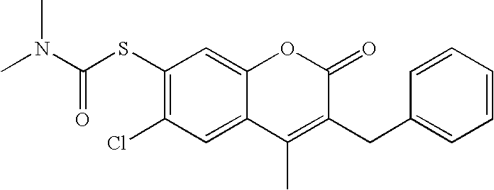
C1(SC(N(C)C)=O)=C(Cl)C=C2C(=C1)OC(=O)C(CC1=CC=CC=C1)=C2C
